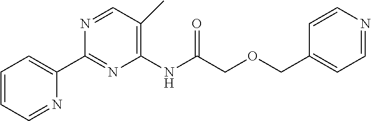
C1=CC=NC(C2=NC(NC(COCC3=CC=NC=C3)=O)=C(C)C=N2)=C1
